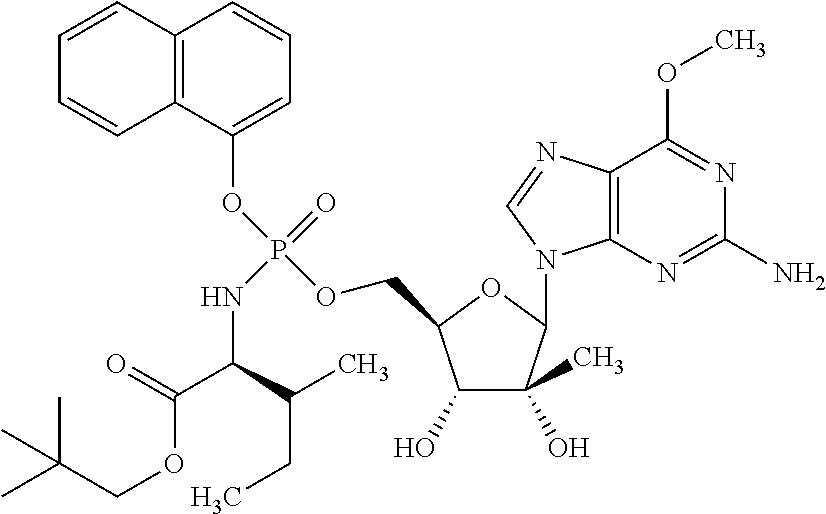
C1(O)C(C)(O)C(N2C3=C(N=C2)C(OC)=NC(N)=N3)OC1COP(OC1=CC=CC2=C1C=CC=C2)(=O)NC(C(OCC(C)(C)C)=O)C(CC)C
